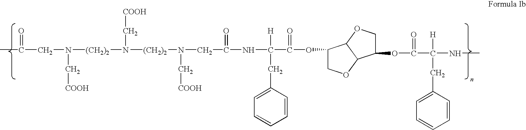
C(CN([(CH2)2]N([(CH2)2]N(CC(NC([H])(CC1=CC=CC=C1)C(=O)OC1COC2C1OCC2OC(C(NC)([H])CC1=CC=CC=C1)=O)=O)C[COOH])C[COOH])C[COOH])(C)=O
